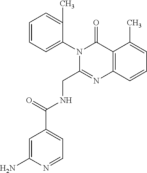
C1=CC=C(N2C(CNC(C3=CC=NC(N)=C3)=O)=NC3=C(C2=O)C(C)=CC=C3)C(C)=C1
